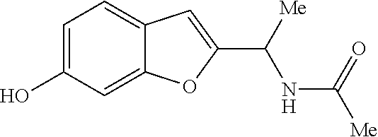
C1=C(O)C=C2C(=C1)C=C(C([Me])NC([Me])=O)O2
